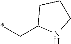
C1C(C*)NCC1
